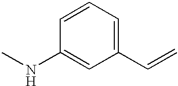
C1=CC(NC)=CC(C=C)=C1
